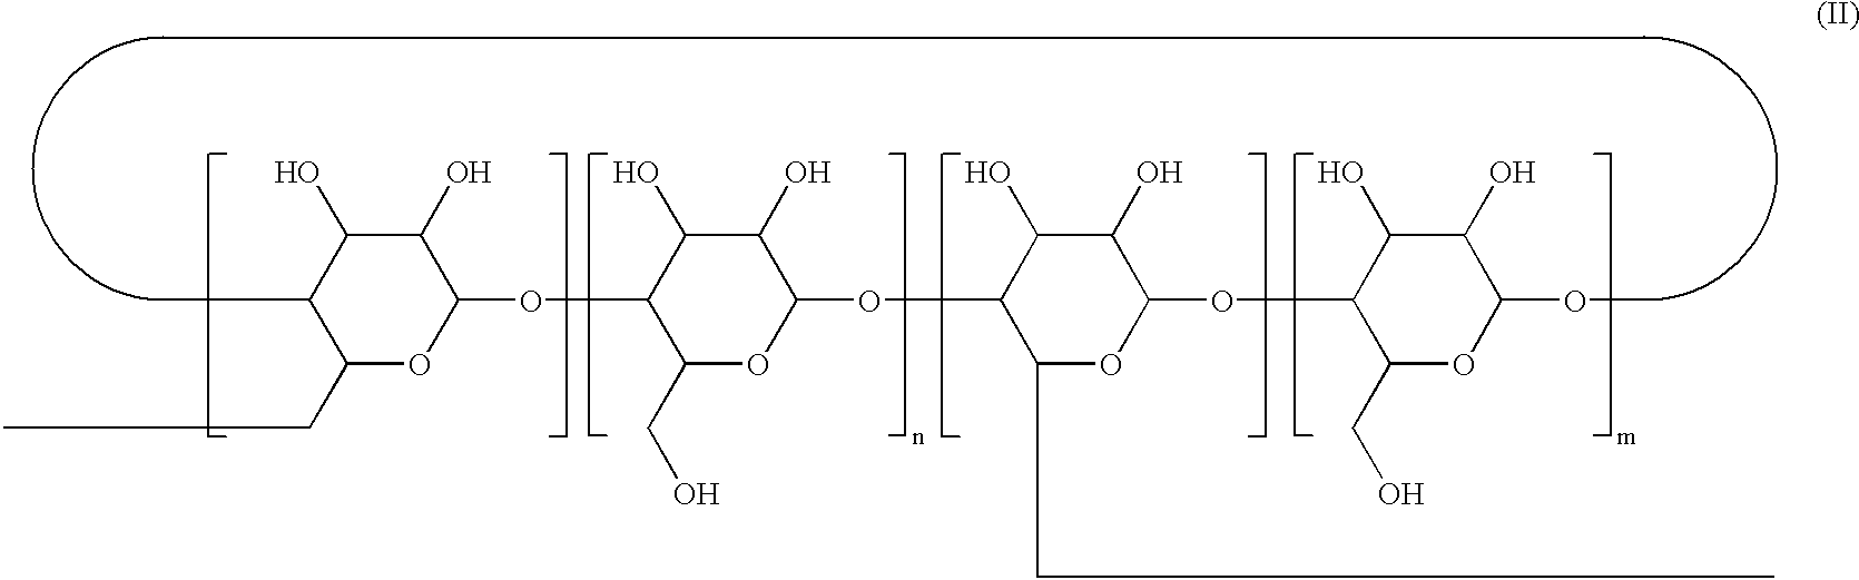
C1(OC2C(CO)OC(OC3C(CC)OC(OC4C(CO)OC(OC)C(O)C4O)C(O)C3O)C(O)C2O)C(O)C(O)C(C)C(CC)O1
